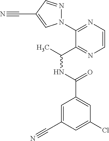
C1(N2N=CC(C#N)=C2)=NC=CN=C1C(C)NC(=O)C1=CC(Cl)=CC(C#N)=C1
